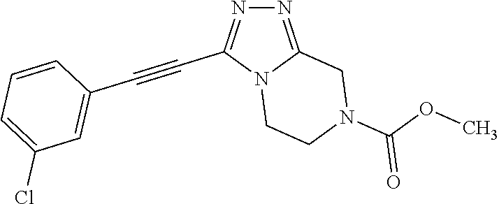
N12CCN(C(OC)=O)CC1=NN=C2C#CC1=CC(Cl)=CC=C1
